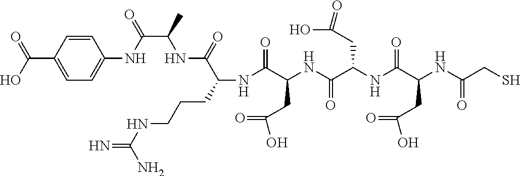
C(C(NC(C(=O)NC(C(NC(C(NC(C(NC(C(NC1=CC=C(C(O)=O)C=C1)=O)C)=O)CCCNC(=N)N)=O)CC(=O)O)=O)CC(O)=O)CC(=O)O)=O)S
